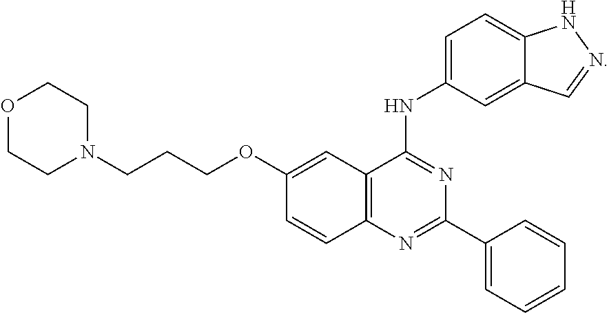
C12=C(N=C(C3=CC=CC=C3)N=C1NC1=CC=C3C(=C1)C=NN3)C=CC(OCCCN1CCOCC1)=C2
